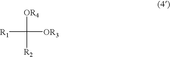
[R1]C([OR4])([R2])[OR3]
